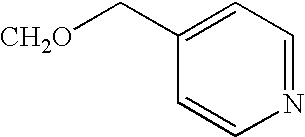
N1=CC=C(C[CH2O])C=C1
